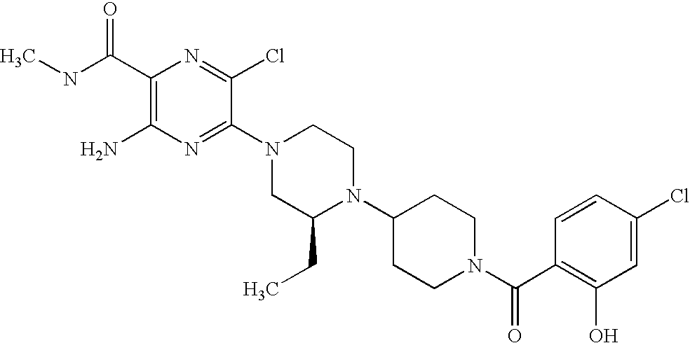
C1(C(NC)=O)=C(N)N=C(N2CC(CC)N(C3CCN(C(C4=C(O)C=C(Cl)C=C4)=O)CC3)CC2)C(Cl)=N1
